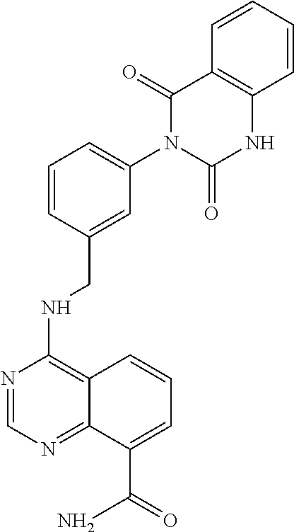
C12=C(NC(=O)N(C3=CC=CC(CNC4=C5C(=NC=N4)C(C(=O)N)=CC=C5)=C3)C1=O)C=CC=C2
